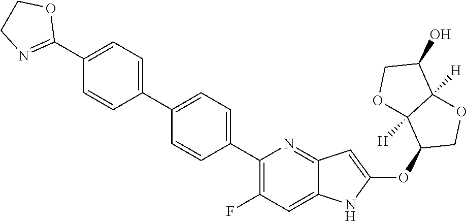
C1(C2=CC=C(C3=C(F)C=C4C(=N3)C=C(OC3COC5([H])C3([H])OCC5O)N4)C=C2)=CC=C(C2=NCCO2)C=C1
